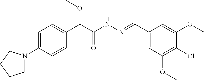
C1(N2CCCC2)=CC=C(C(C(NN=CC2=CC(OC)=C(Cl)C(OC)=C2)=O)OC)C=C1
